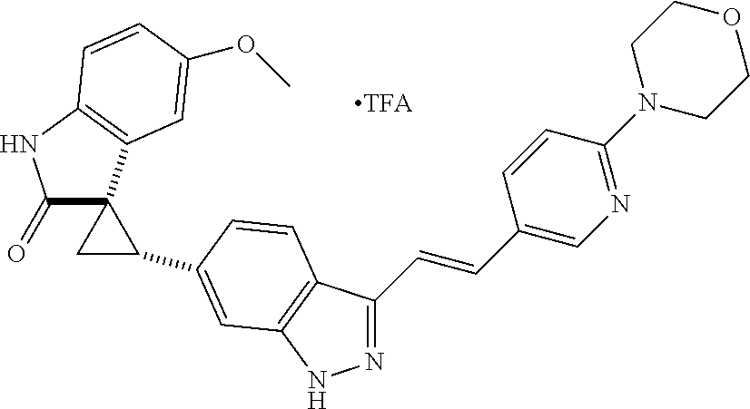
C(=CC1=CN=C(N2CCOCC2)C=C1)C1=NNC2=C1C=CC(C1CC13C(=O)NC1=C3C=C(OC)C=C1)=C2
